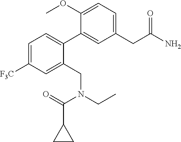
C1=C([F3C])C=C(CN(C(C2CC2)=O)CC)C(C2=CC(CC(N)=O)=CC=C2OC)=C1
